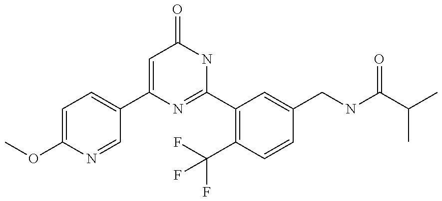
C1(C2=CC=C(OC)N=C2)=CC(=O)NC(C2=C(C(F)(F)F)C=CC(CNC(C(C)C)=O)=C2)=N1
